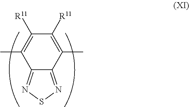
C12=NSN=C1C(C)=C([R11])C([R11])=C2C
